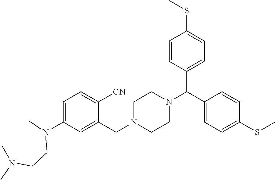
C1=C(N(C)CCN(C)C)C=C(CN2CCN(C(C3=CC=C(SC)C=C3)C3=CC=C(SC)C=C3)CC2)C([CN])=C1
